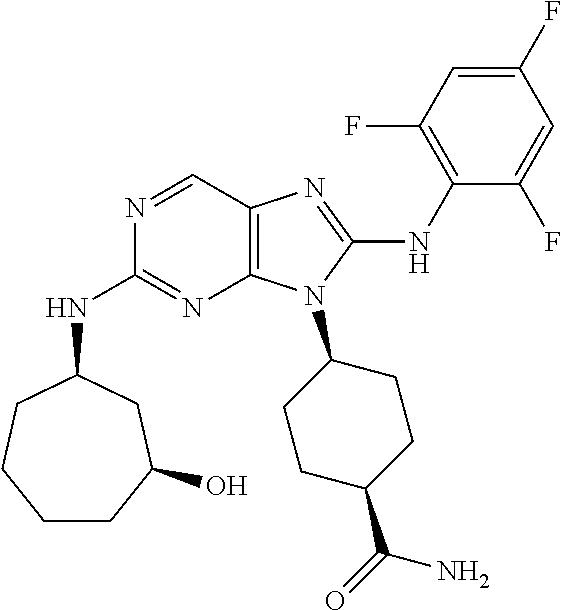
N1=CC2=C(N=C1NC1CCCCC(O)C1)N(C1CCC(C(=O)N)CC1)C(NC1=C(F)C=C(F)C=C1F)=N2
